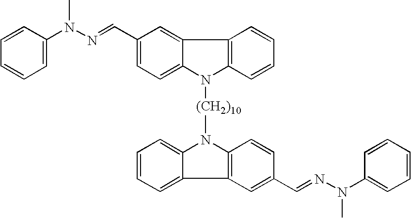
C1=CC(N(N=CC2=CC=C3C(=C2)C2=C(N3[(CH2)10]N3C4=CC=CC=C4C4=C3C=CC(C=NN(C3=CC=CC=C3)C)=C4)C=CC=C2)C)=CC=C1
